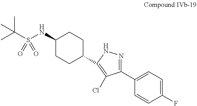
CC(S(NC1CCC(C2=C(Cl)C(C3=CC=C(F)C=C3)=NN2)CC1)(=O)=O)(C)C
